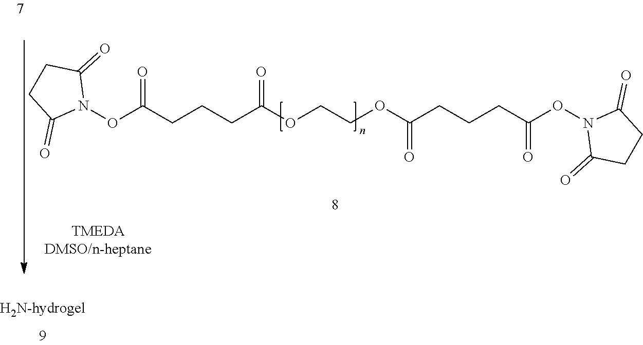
N1(OC(CCCC(OCCOC(=O)CCCC(ON2C(=O)CCC2=O)=O)=O)=O)C(=O)CCC1=O
